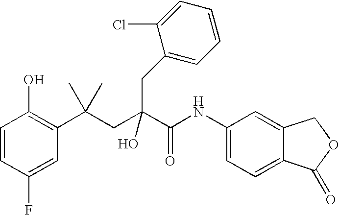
C1=CC(F)=CC(C(CC(C(NC2=CC=C3C(=C2)COC3=O)=O)(O)CC2=CC=CC=C2Cl)(C)C)=C1O
